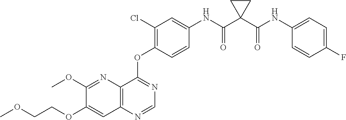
C12=C(N=CN=C1OC1=C(Cl)C=C(NC(C3(C(NC4=CC=C(F)C=C4)=O)CC3)=O)C=C1)C=C(OCCOC)C(OC)=N2
